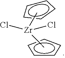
c1cccc-1.c1cccc1.Cl[Zr](Cl)(C)C
